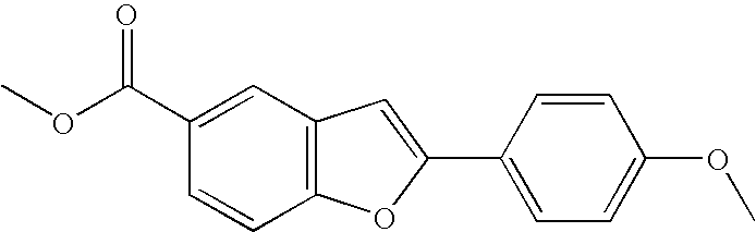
C(C1=CC2=C(C=C1)OC(C1=CC=C(OC)C=C1)=C2)(=O)OC
